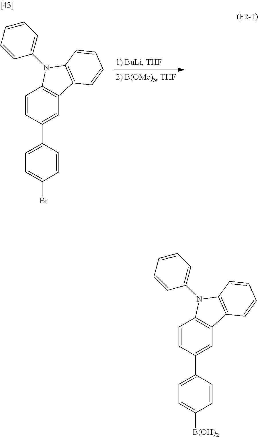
C1(C2=CC3=C(C=C2)N(C2=CC=CC=C2)C2=C3C=CC=C2)=CC=C(Br)C=C1.C1(C2=CC3=C(C=C2)N(C2=CC=CC=C2)C2=C3C=CC=C2)=CC=C([B(OH)2])C=C1
